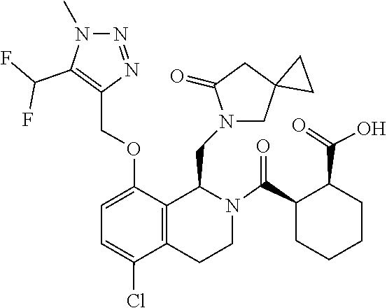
N1=NC(COC2=CC=C(Cl)C3=C2C(CN2CC4(CC2=O)CC4)N(C(C2CCCCC2C(=O)O)=O)CC3)=C(C(F)F)N1C
